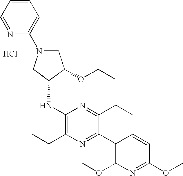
C1N(C2=CC=CC=N2)CC(NC2=C(CC)N=C(C3=C(OC)N=C(OC)C=C3)C(CC)=N2)C1OCC.Cl
